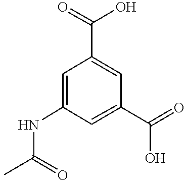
C1=C(NC(C)=O)C=C(C(=O)O)C=C1C(=O)O
